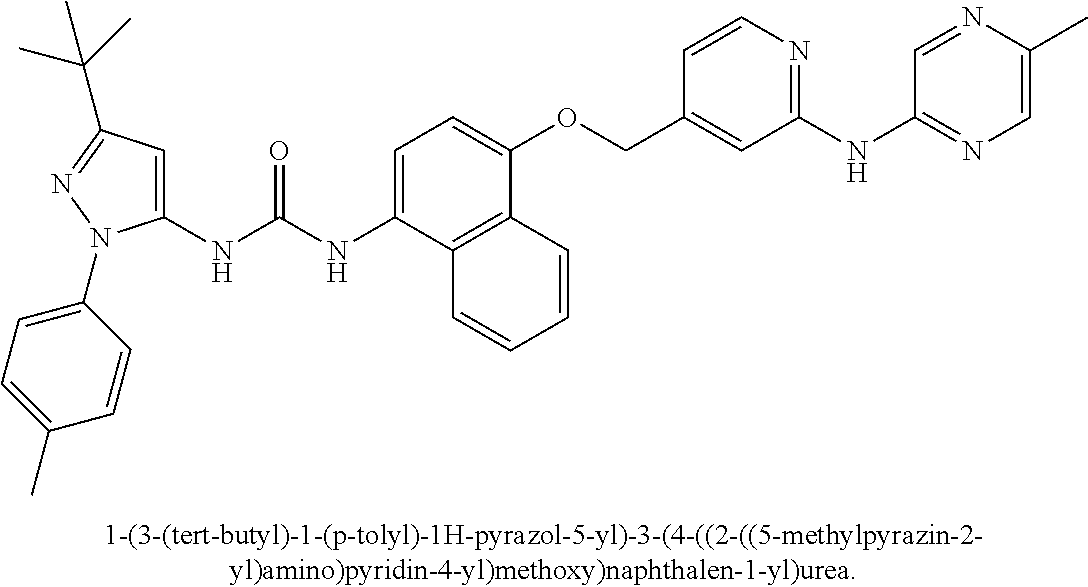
C1(NC(NC2=CC=C(OCC3=CC(NC4=NC=C(C)N=C4)=NC=C3)C3=C2C=CC=C3)=O)=CC(C(C)(C)C)=NN1C1=CC=C(C)C=C1
